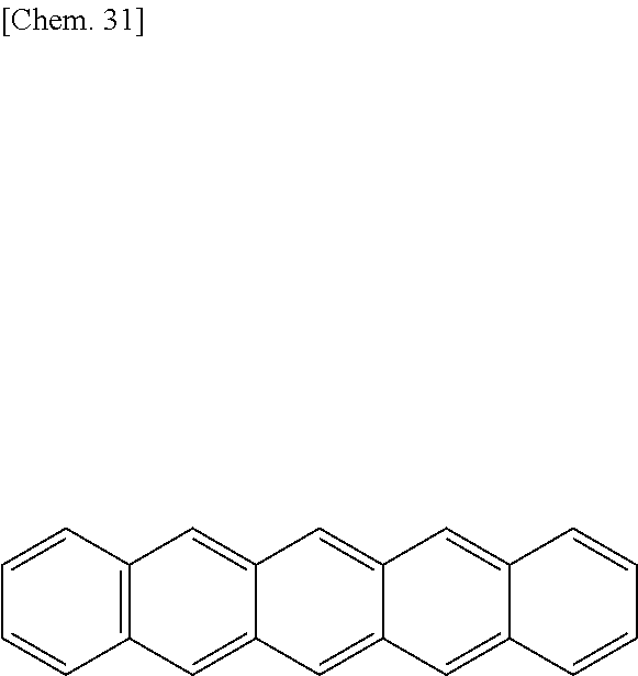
C1=CC2=C(C=C1)C=C1C(=C2)C=C2C(=C1)C=C1C(=C2)C=CC=C1
